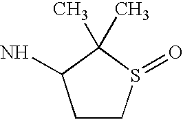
C1CS(=O)C(C)(C)C1N
